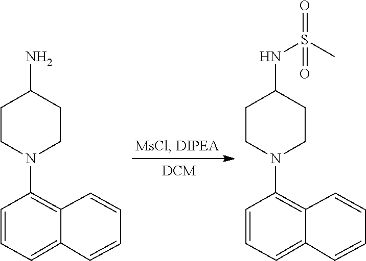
C1=CC=CC2=CC=CC(N3CCC(N)CC3)=C12.C1=CC=CC2=CC=CC(N3CCC(NS(C)(=O)=O)CC3)=C12
